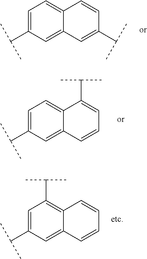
C1=C(C(C)C)C=C2C(=C1)C=CC(C(C)C)=C2.C1=C(C(C)C)C=C2C(=C1C(C)C)C=CC=C2.C1=C(C(C)C)C=C2C(=C1)C(C(C)C)=CC=C2
